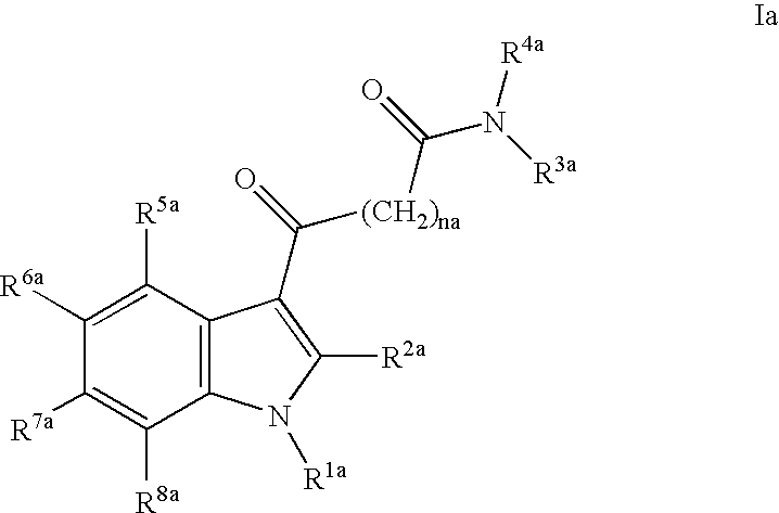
C1([R6a])=C([R5a])C2=C(C([R8a])=C1[R7a])N([R1a])C([R2a])=C2C(=O)[(CH2)na]C(=O)N([R4a])[R3a]
